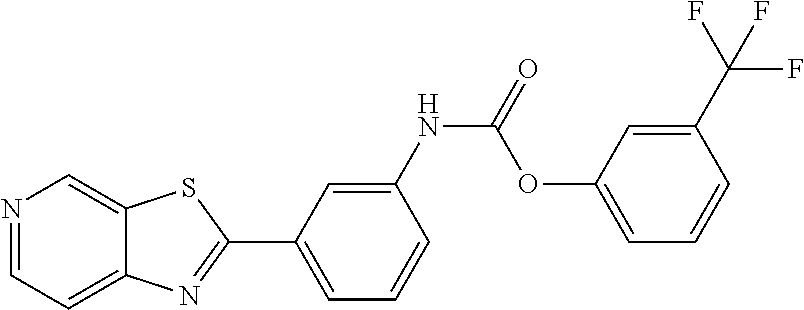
N1=CC=C2C(=C1)SC(C1=CC=CC(NC(=O)OC3=CC=CC(C(F)(F)F)=C3)=C1)=N2
